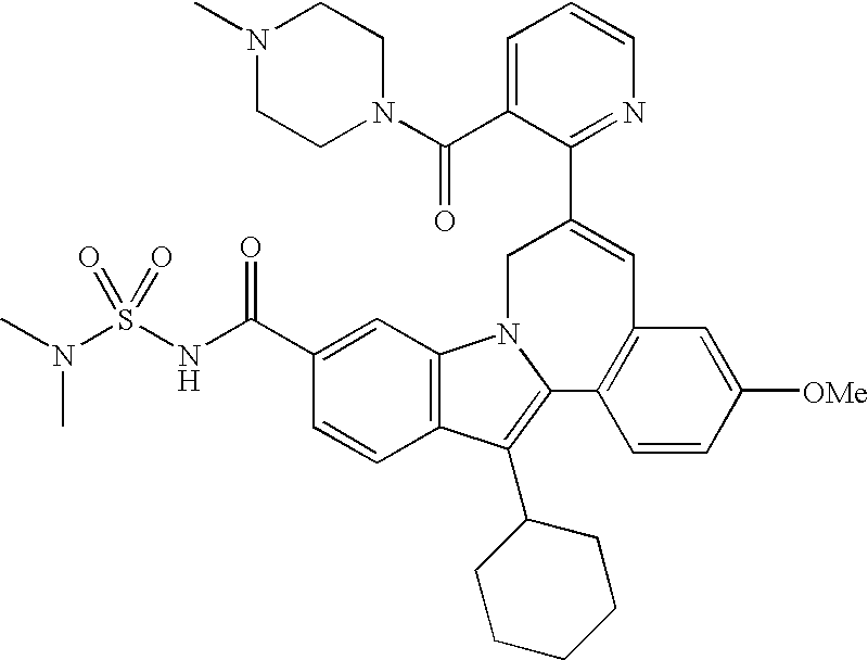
C1(C(N2CCN(C)CC2)=O)=CC=CN=C1C1=CC2=C(C=CC([OMe])=C2)C2=C(C3CCCCC3)C3=C(N2C1)C=C(C(NS(N(C)C)(=O)=O)=O)C=C3
